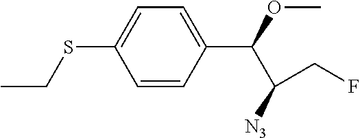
C1=CC(C(OC)C([N3])CF)=CC=C1SCC
